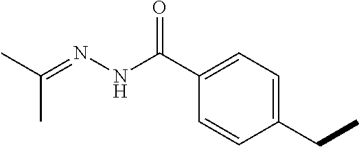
C1(C(NN=C(C)C)=O)=CC=C(CC)C=C1
